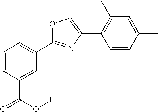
O1C(C2=CC=CC(C(=O)O[H])=C2)=NC(C2=C(C)C=C(C)C=C2)=C1
